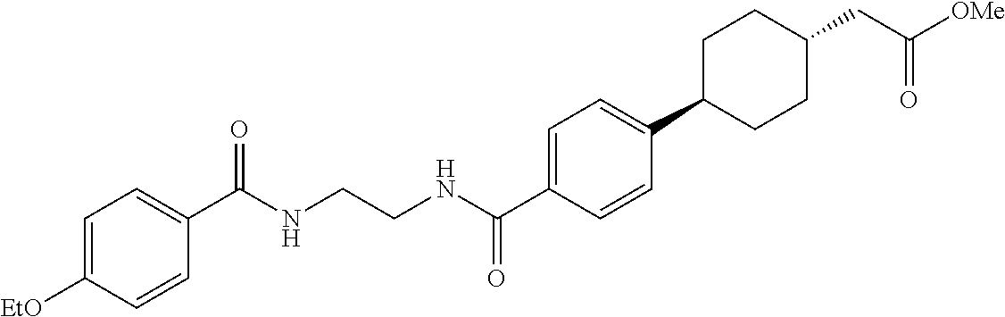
C1=C([EtO])C=CC(C(NCCNC(C2=CC=C(C3CCC(CC([OMe])=O)CC3)C=C2)=O)=O)=C1
